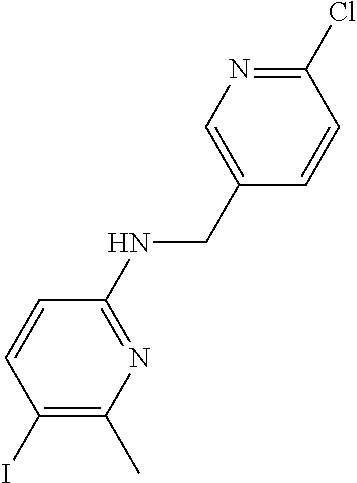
C1(NCC2=CN=C(Cl)C=C2)=NC(C)=C(I)C=C1
